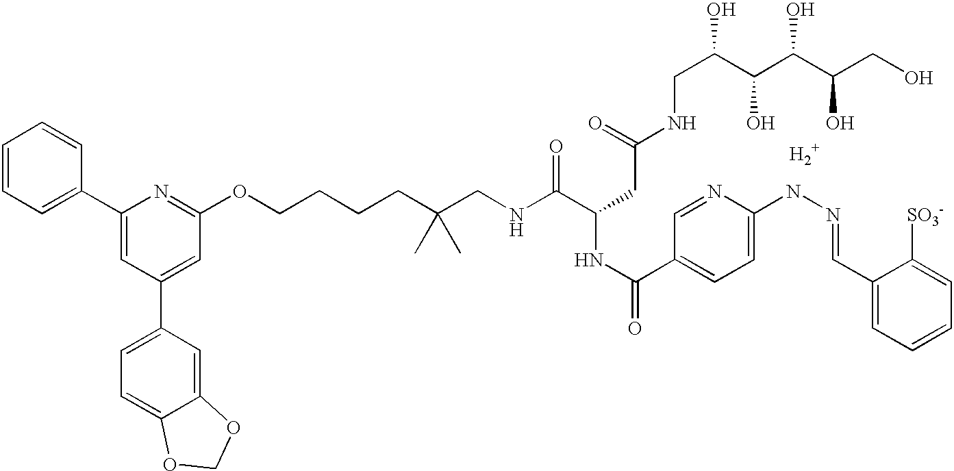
C1=CC=C(C2=CC(C3=CC=C4C(=C3)OCO4)=CC(OCCCCC(CNC(C(CC(NCC(C(C(C(CO)O)O)O)O)=O)NC(=O)C3=CC=C(NN=CC4=CC=CC=C4[SO3-])N=C3)=O)(C)C)=N2)C=C1
